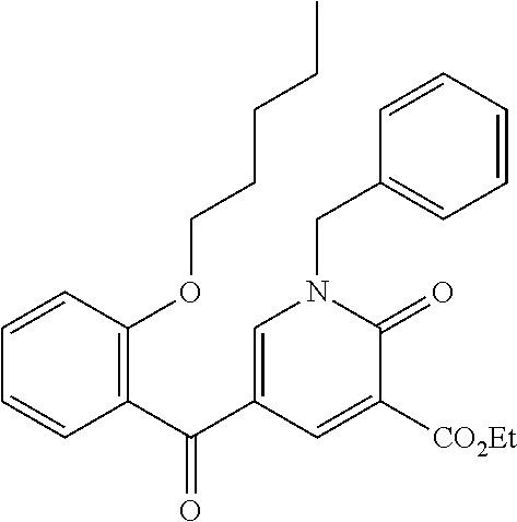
C1=CC=CC(C(C2=CN(CC3=CC=CC=C3)C(=O)C([CO2Et])=C2)=O)=C1OCCCCC
